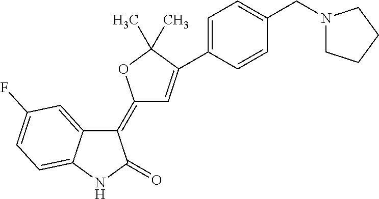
C1(=C2C=C(C3=CC=C(CN4CCCC4)C=C3)C(C)(C)O2)C2=CC(F)=CC=C2NC1=O
